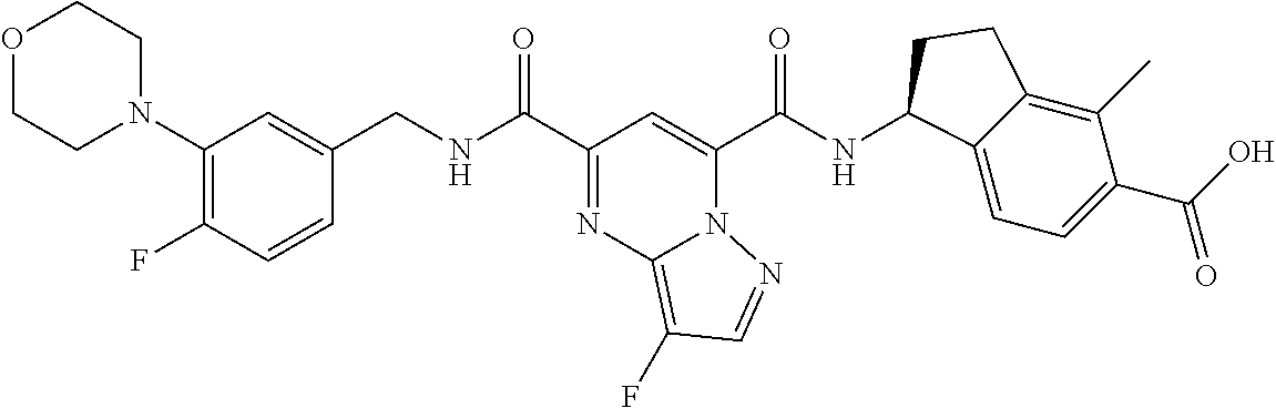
C1(N2CCOCC2)=C(F)C=CC(CNC(C2=NC3=C(F)C=NN3C(C(NC3C4=CC=C(C(=O)O)C(C)=C4CC3)=O)=C2)=O)=C1
